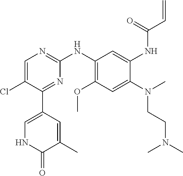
C1=C(Cl)C(C2=CNC(=O)C(C)=C2)=NC(NC2=C(OC)C=C(N(C)CCN(C)C)C(NC(C=C)=O)=C2)=N1
